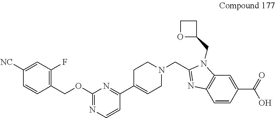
C1([NC])=CC(F)=C(COC2=NC=CC(C3=CCN(CC4=NC5=C(N4CC4CCO4)C=C(C(=O)O)C=C5)CC3)=N2)C=C1
